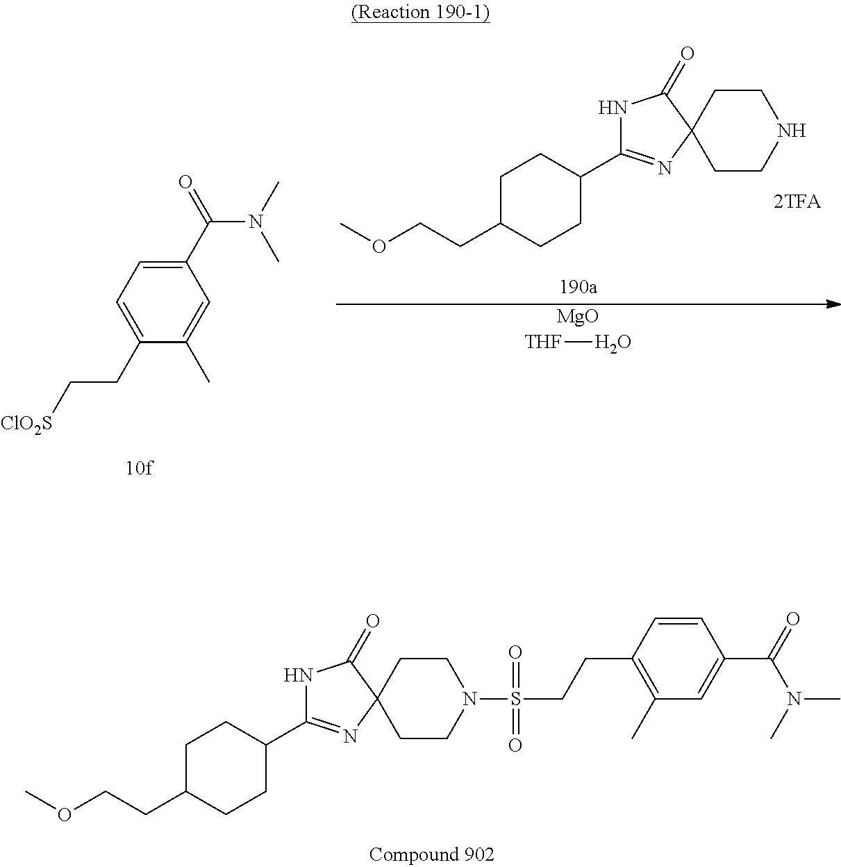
C1(C(=O)N(C)C)=CC=C(CC[ClO2S])C(C)=C1.O(CCC1CCC(C2=NC3(C(=O)N2)CCNCC3)CC1)C.[THF]O.[MgO].O(CCC1CCC(C2=NC3(C(=O)N2)CCN(S(=O)(=O)CCC2=C(C)C=C(C(=O)N(C)C)C=C2)CC3)CC1)C
